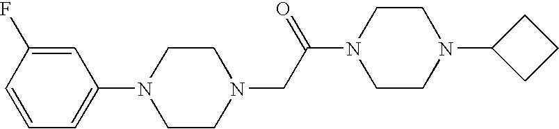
N1(CC(N2CCN(C3CCC3)CC2)=O)CCN(C2=CC=CC(F)=C2)CC1
